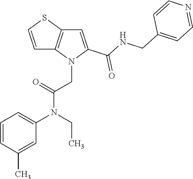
C1=CC(C)=CC(N(CC)C(=O)CN2C(C(NCC3=CC=NC=C3)=O)=CC3=C2C=CS3)=C1
